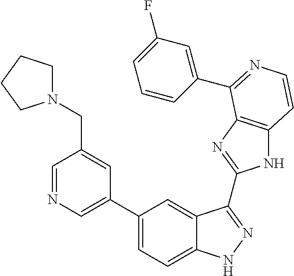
C1(C2=CN=CC(CN3CCCC3)=C2)=CC=C2C(=C1)C(C1=NC3=C(N1)C=CN=C3C1=CC(F)=CC=C1)=NN2
